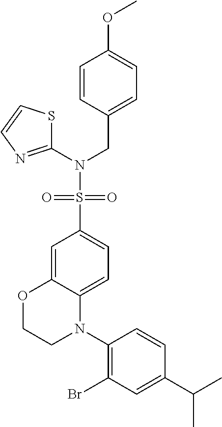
C1(N2C3=CC=C(S(=O)(=O)N(C4=NC=CS4)CC4=CC=C(OC)C=C4)C=C3OCC2)=C(Br)C=C(C(C)C)C=C1
